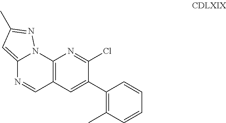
C12=C(C=C(C3=C(C)C=CC=C3)C(Cl)=N1)C=NC1=CC(C)=NN21
